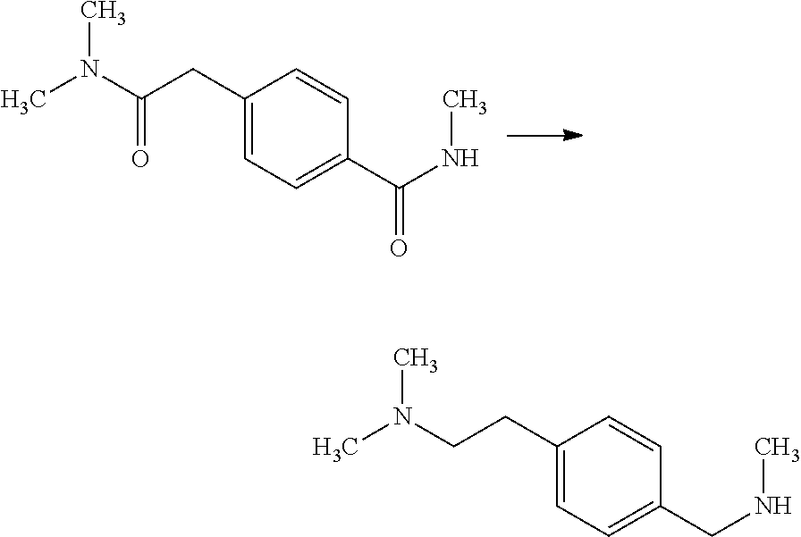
C1(CC(N(C)C)=O)=CC=C(C(NC)=O)C=C1.C1(CCN(C)C)=CC=C(CNC)C=C1
